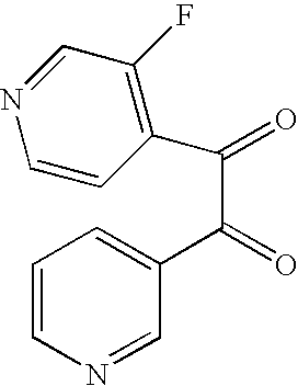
C1=CC(C(C(=O)C2=CC=CN=C2)=O)=C(F)C=N1
